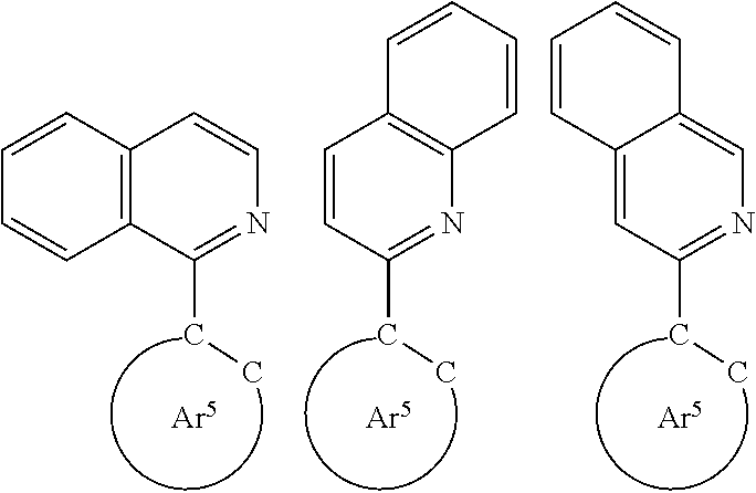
C1(CC)=NC=CC2=C1C=CC=C2.C1(CC)=NC2=C(C=C1)C=CC=C2.C1(CC)=NC=C2C(=C1)C=CC=C2
